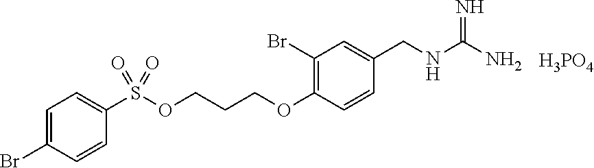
N(CC1=CC(Br)=C(OCCCOS(=O)(=O)C2=CC=C(Br)C=C2)C=C1)C(N)=N.[H3PO4]
